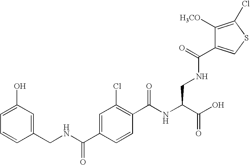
C1(O)=CC=CC(CNC(C2=CC(Cl)=C(C(NC(C(O)=O)CNC(=O)C3=CSC(Cl)=C3[H3CO])=O)C=C2)=O)=C1
